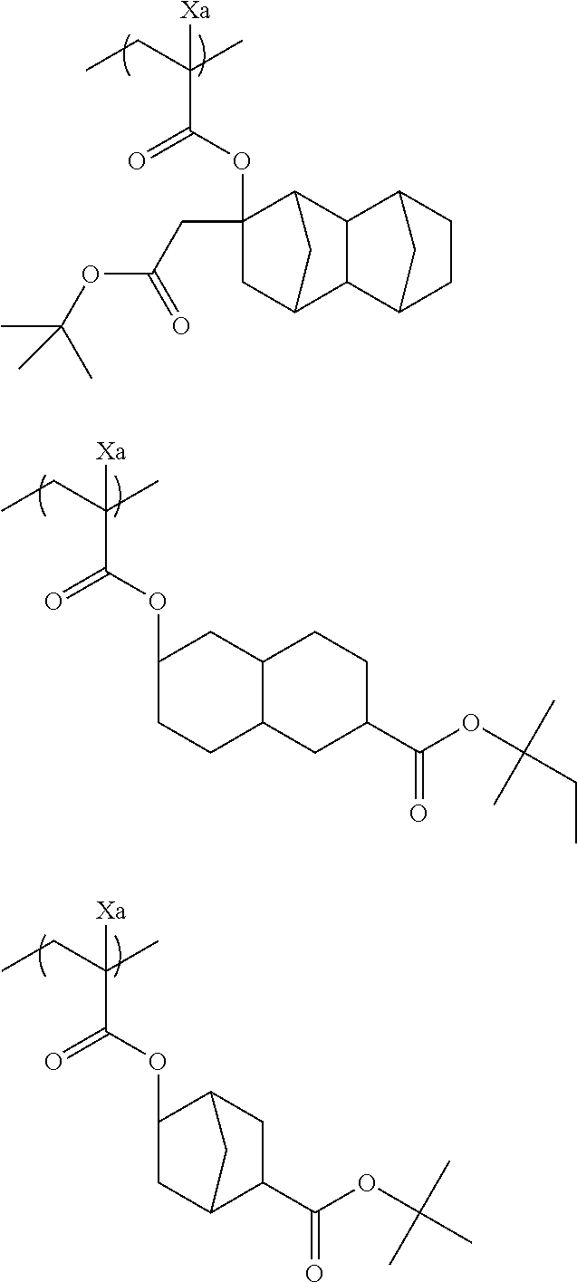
CCC(C)(C(OC1(CC(OC(C)(C)C)=O)CC2CC1C1C2C2CCC1C2)=O)[Xa].CCC(C)(C(OC1CCC2CC(C(OC(C)(CC)C)=O)CCC2C1)=O)[Xa].CCC(C)(C(OC1CC2CC1CC2C(OC(C)(C)C)=O)=O)[Xa]
